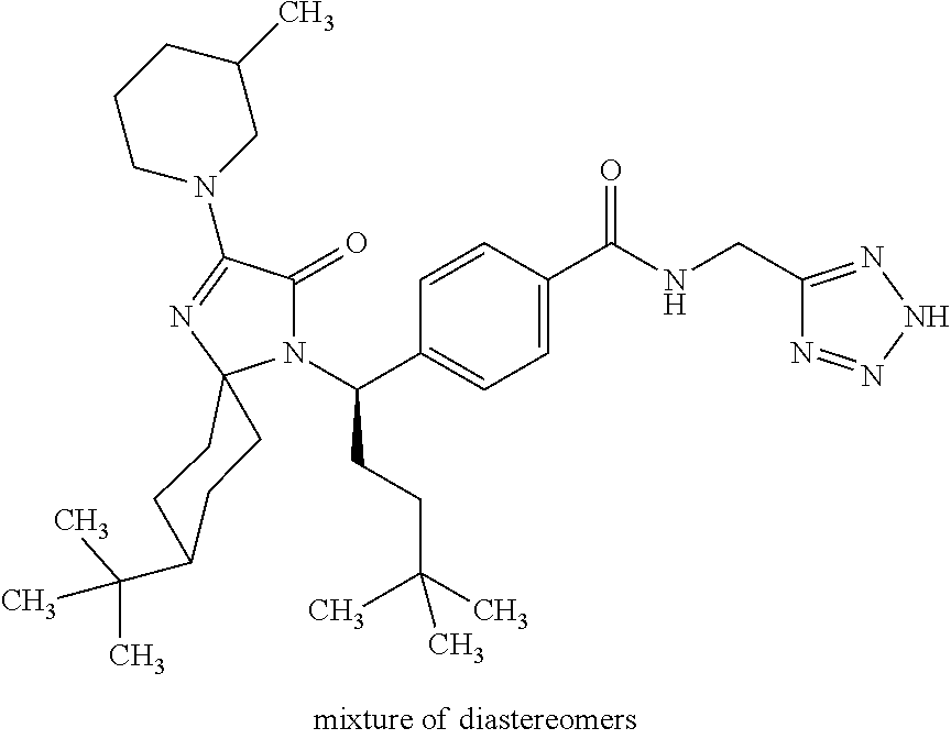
N1(C(C2=CC=C(C(NCC3=NNN=N3)=O)C=C2)CCC(C)(C)C)C(=O)C(N2CC(C)CCC2)=NC12CCC(C(C)(C)C)CC2
